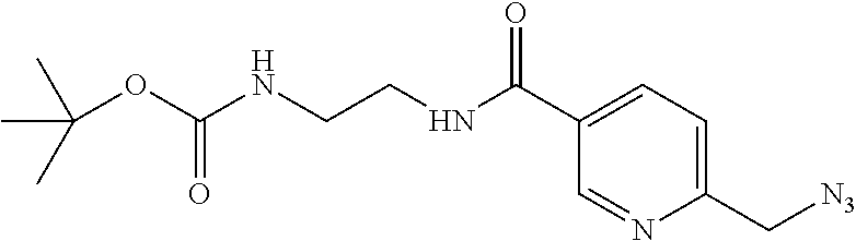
C(OC(NCCNC(C1=CC=C(C[N3])N=C1)=O)=O)(C)(C)C
